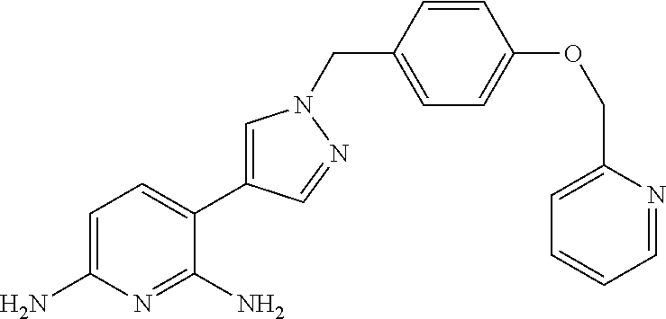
C1=C(N)N=C(N)C(C2=CN(CC3=CC=C(OCC4=CC=CC=N4)C=C3)N=C2)=C1
